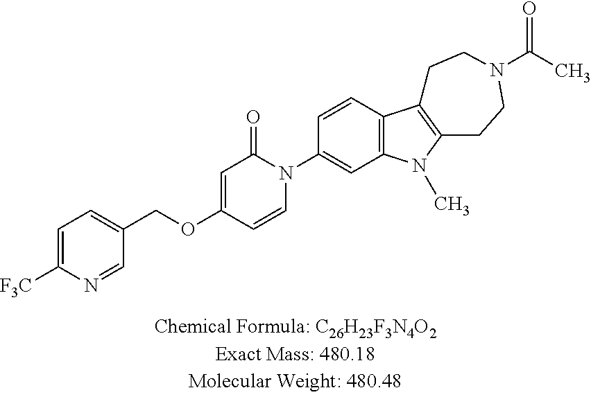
C1=C([F3C])N=CC(COC2=CC(=O)N(C3=CC4=C(C=C3)C3=C(N4C)CCN(C(C)=O)CC3)C=C2)=C1
